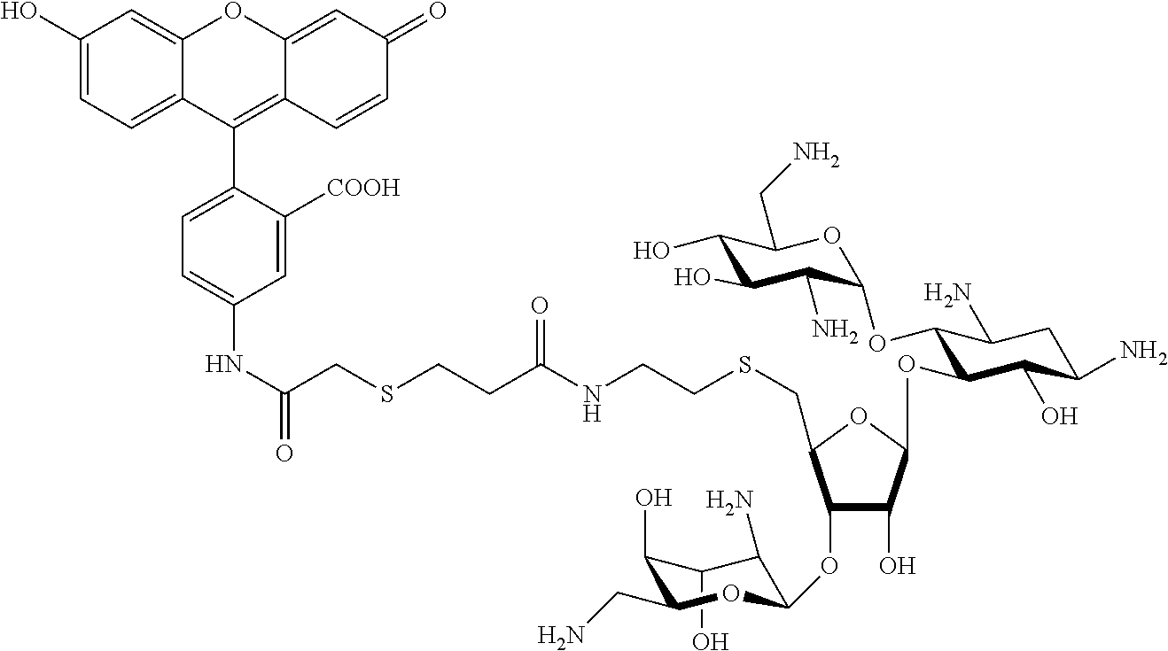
C1(O)C(O)C(CN)OC(OC2C(O)C(OC3C(OC4C(N)C(O)C(O)C(CN)O4)C(N)CC(N)C3O)OC2CSCCNC(CCSCC(NC2=CC=C(C3=C4C(=CC(=O)C=C4)OC4=CC(O)=CC=C43)C([COOH])=C2)=O)=O)C1N
